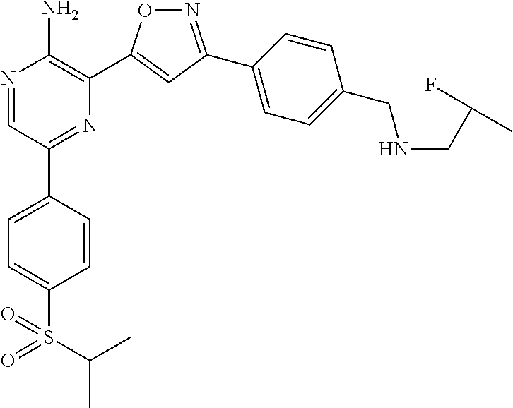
N1=C(C2=CC=C(CNCC(F)C)C=C2)C=C(C2=C(N)N=CC(C3=CC=C(S(=O)(=O)C(C)C)C=C3)=N2)O1
